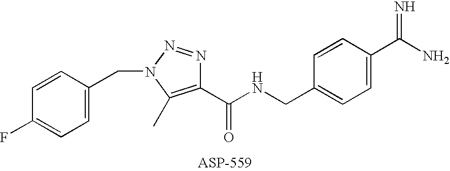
C1=C(CN2N=NC(C(NCC3=CC=C(C(N)=N)C=C3)=O)=C2C)C=CC(F)=C1
